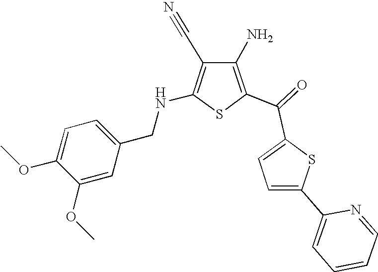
N(C1=C(C#N)C(N)=C(C(C2=CC=C(C3=CC=CC=N3)S2)=O)S1)CC1=CC=C(OC)C(OC)=C1
